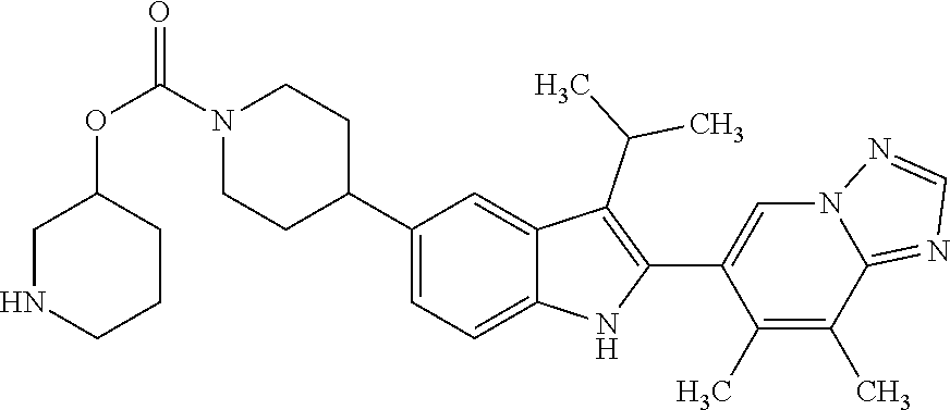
N1(C(OC2CCCNC2)=O)CCC(C2=CC=C3C(=C2)C(C(C)C)=C(C2=CN4C(=NC=N4)C(C)=C2C)N3)CC1
